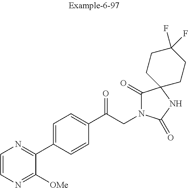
C1=CN=C(C2=CC=C(C(CN3C(=O)C4(NC3=O)CCC(F)(F)CC4)=O)C=C2)C([OMe])=N1
